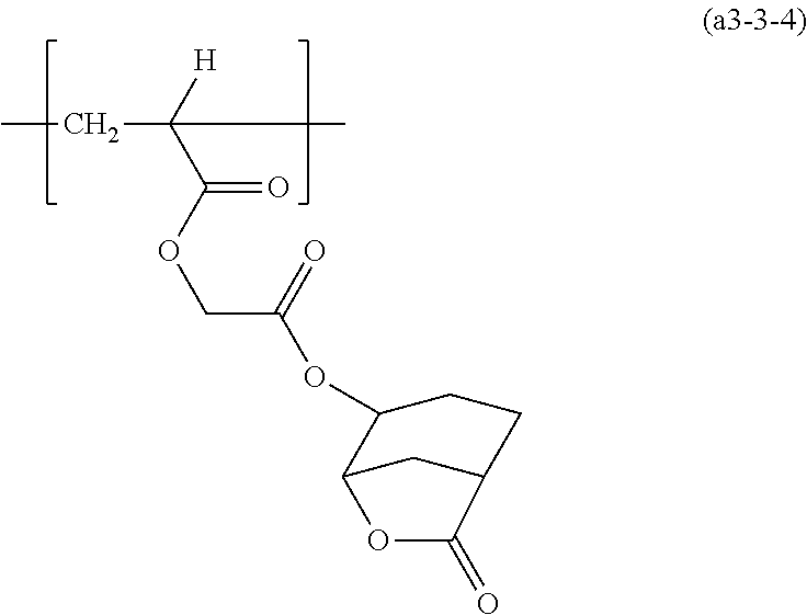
CCC(C(OCC(OC1C2CC(CC1)C(=O)O2)=O)=O)([H])C
